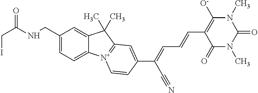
C1(CNC(CI)=O)=CC=C2C(=C1)C(C)(C)C1=[N+]2C=CC(C(=CC=CC2=C([O-])N(C)C(=O)N(C)C2=O)C#N)=C1
